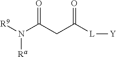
N(C(CC([L][Y])=O)=O)([R9])[Ra]
